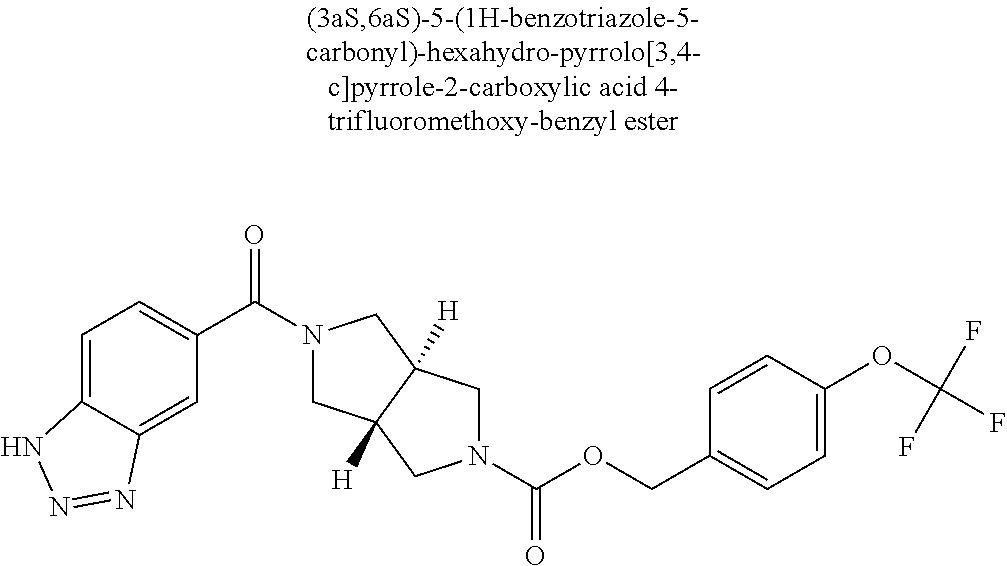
C1(C(=O)N2CC3([H])C([H])(C2)CN(C(OCC2=CC=C(OC(F)(F)F)C=C2)=O)C3)=CC=C2C(=C1)N=NN2
